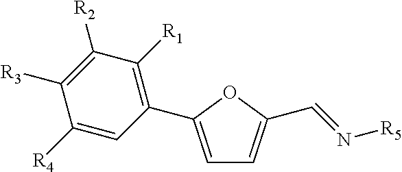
C1=C(C2=C([R1])C([R2])=C([R3])C([R4])=C2)OC(C=N[R5])=C1
